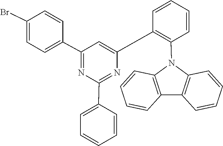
C1=CC(C2=NC(C3=CC=CC=C3)=NC(C3=C(N4C5=C(C=CC=C5)C5=C4C=CC=C5)C=CC=C3)=C2)=CC=C1Br
